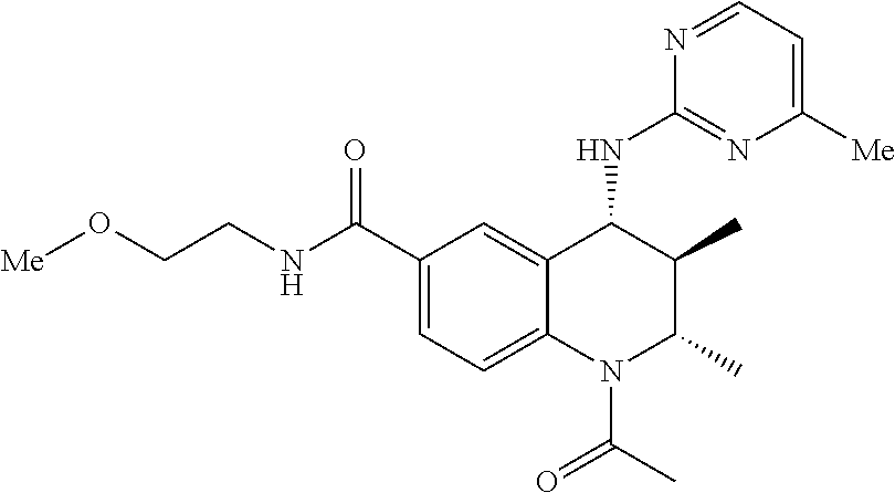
C12=CC(C(NCCO[Me])=O)=CC=C1N(C(C)=O)C(C)C(C)C2NC1=NC([Me])=CC=N1
